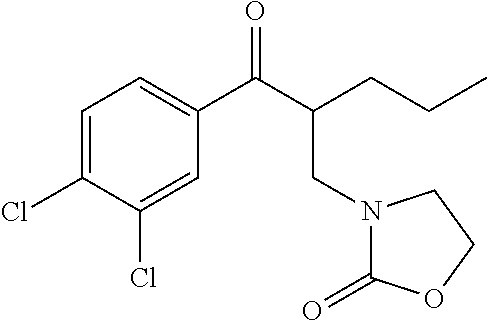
C1=C(Cl)C(Cl)=CC(C(C(CCC)CN2C(=O)OCC2)=O)=C1
